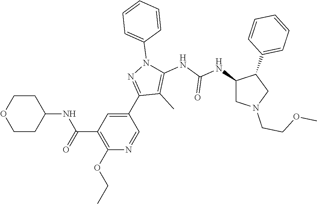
C1(C2=NN(C3=CC=CC=C3)C(NC(NC3CN(CCOC)CC3C3=CC=CC=C3)=O)=C2C)=CC(C(=O)NC2CCOCC2)=C(OCC)N=C1
